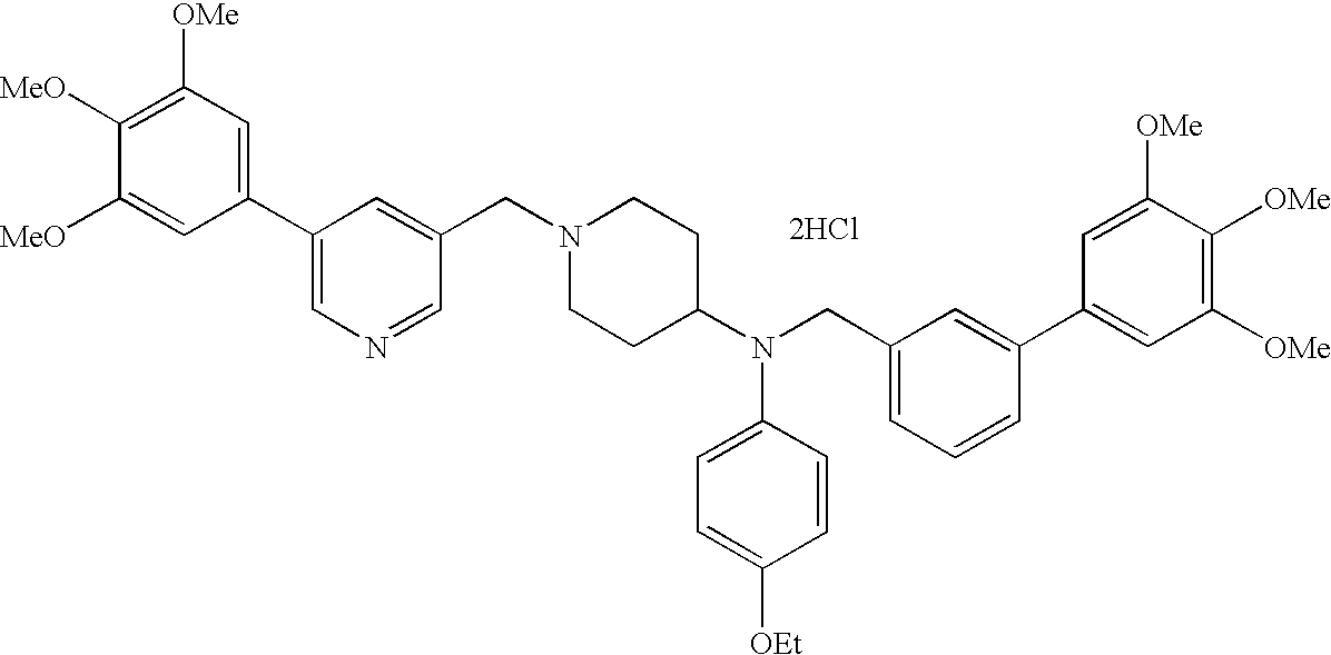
C1([OMe])=C([MeO])C([MeO])=CC(C2=CN=CC(CN3CCC(N(CC4=CC=CC(C5=CC([OMe])=C([OMe])C([OMe])=C5)=C4)C4=CC=C([OEt])C=C4)CC3)=C2)=C1.[2HCl]
